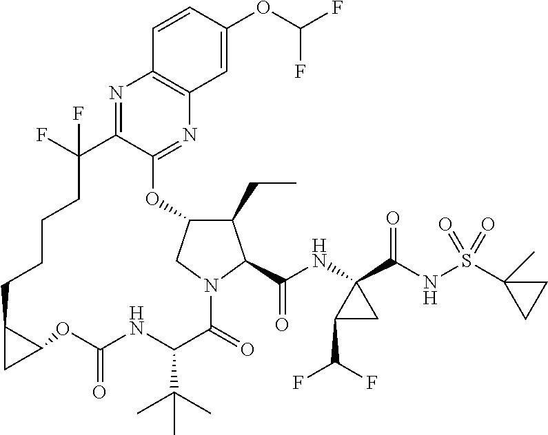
C1(CC)C2CN(C1C(NC1(C(NS(=O)(=O)C3(C)CC3)=O)C(C(F)F)C1)=O)C(=O)C(C(C)(C)C)NC(=O)OC1C(CCCCC(F)(F)C3=NC4=C(N=C3O2)C=C(OC(F)F)C=C4)C1
